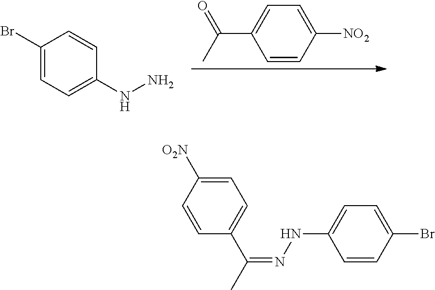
C1=CC([NO2])=CC=C1C(C)=O.C1(Br)=CC=C(NN)C=C1.C1=CC(Br)=CC=C1NN=C(C)C1=CC=C([O2N])C=C1
